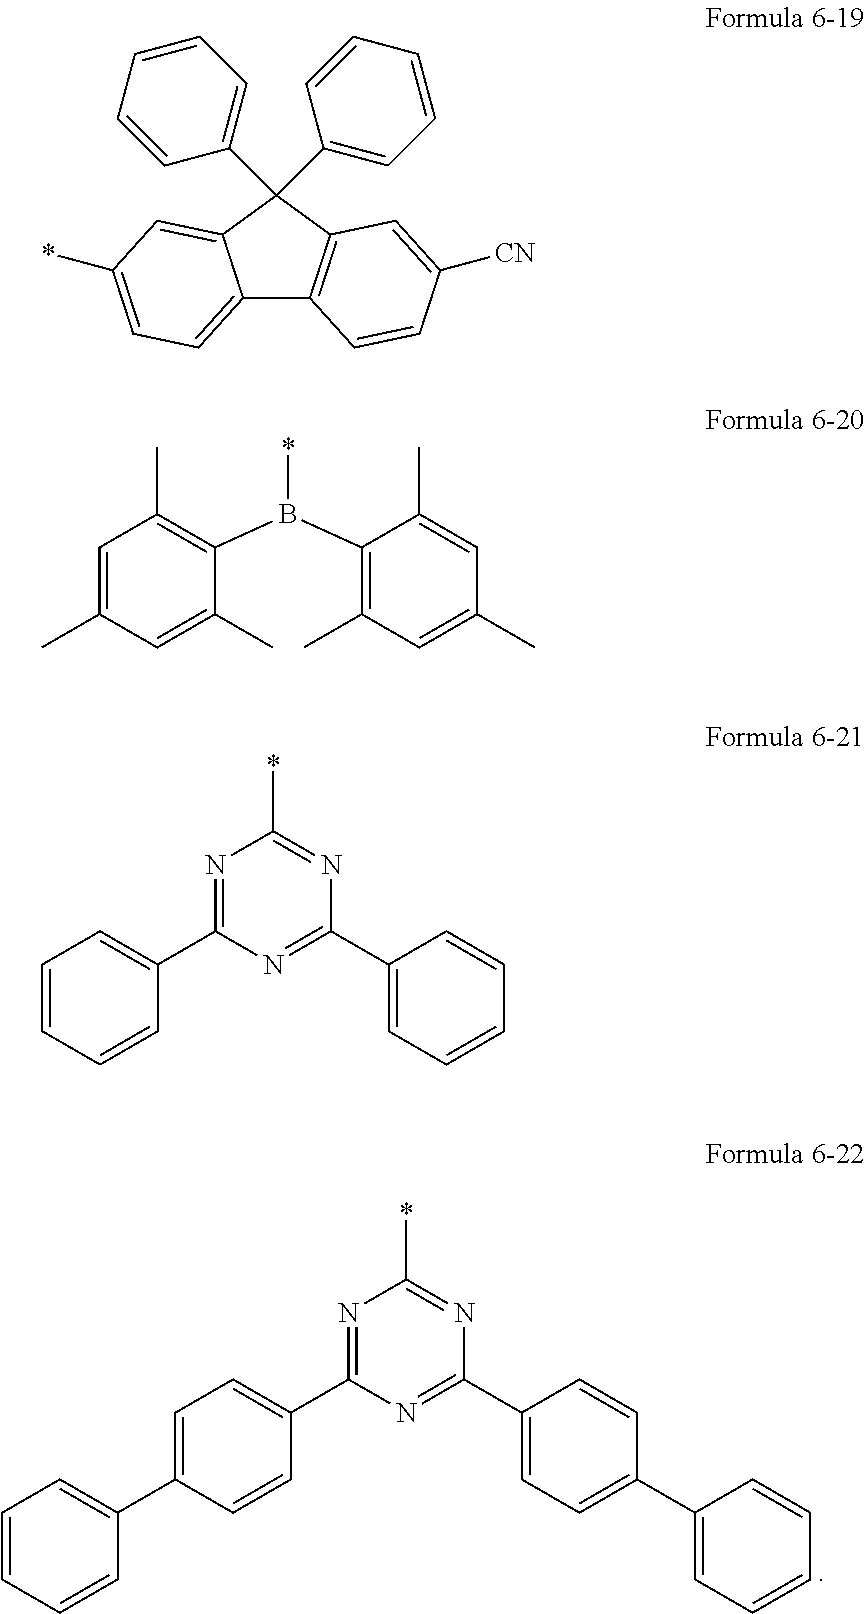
C1=C(C2=CC=CC=C2)C=CC(C2=NC(*)=NC(C3=CC=C(C4=CC=CC=C4)C=C3)=N2)=C1.C12=CC=C(*)C=C1C(C1=CC=CC=C1)(C1=CC=CC=C1)C1=C2C=CC([CN])=C1.C1=C(C)C=C(C)C(B(C2=C(C)C=C(C)C=C2C)*)=C1C.C1=CC=CC(C2=NC(*)=NC(C3=CC=CC=C3)=N2)=C1
